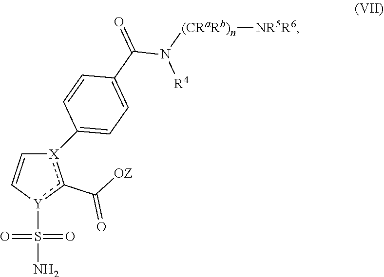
[Y]1(S(=O)(=O)N)c(C([OZ])=O)[X](C2=CC=C(C(=O)N([(CRaRb)n][NR5R6])[R4])C=C2)C=C1
